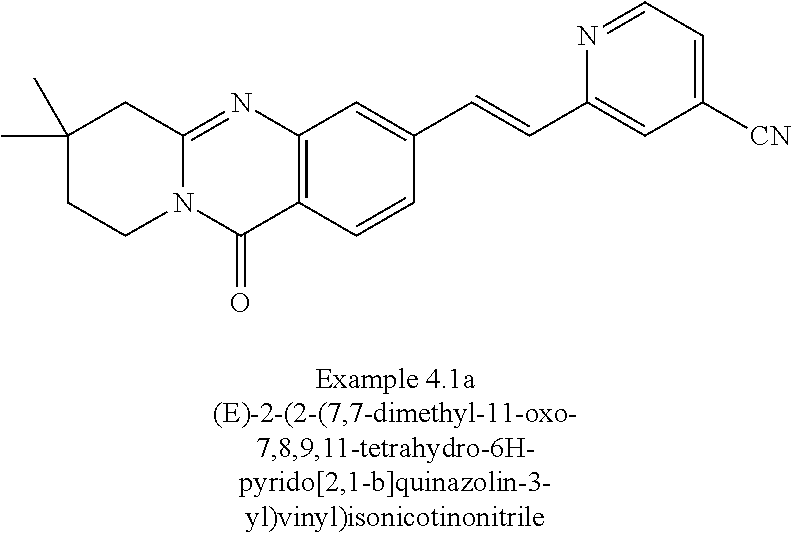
N12C(=NC3=C(C1=O)C=CC(C=CC1=CC([CN])=CC=N1)=C3)CC(C)(C)CC2
